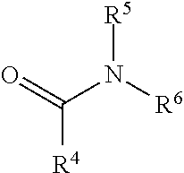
[R5]N([R6])C(=O)[R4]
